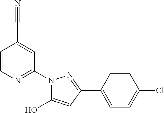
C1=CN=C(N2C(O)=CC(C3=CC=C(Cl)C=C3)=N2)C=C1C#N
